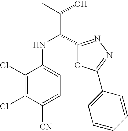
C1(Cl)=C(Cl)C([CN])=CC=C1NC(C(O)C)C1=NN=C(C2=CC=CC=C2)O1
